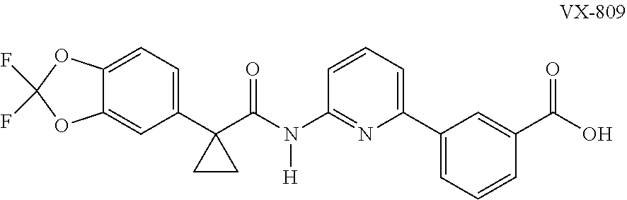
C1=C2C(=CC(C3(C(N(C4=NC(C5=CC=CC(C(O)=O)=C5)=CC=C4)[H])=O)CC3)=C1)OC(F)(F)O2
